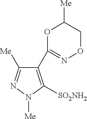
[SO2NH2]C1=C(C2=NOCC([Me])O2)C([Me])=NN1[Me]
